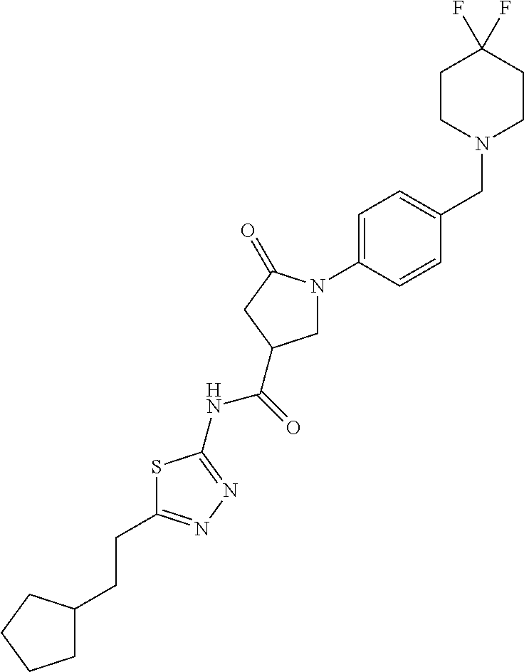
C1C(CCC2=NN=C(NC(=O)C3CN(C4=CC=C(CN5CCC(F)(F)CC5)C=C4)C(=O)C3)S2)CCC1
